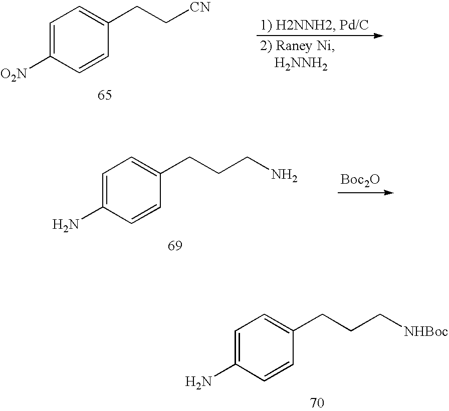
C1=C([O2N])C=CC(CC[CN])=C1.C1=C(N)C=CC(CCCN)=C1.[Boc2O].C1=C(N)C=CC(CCC[NHBoc])=C1
